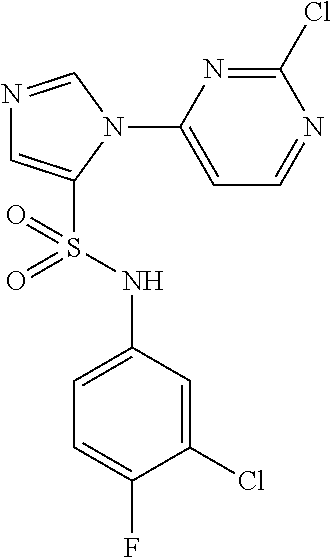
N1=CN(C2=CC=NC(Cl)=N2)C(S(NC2=CC=C(F)C(Cl)=C2)(=O)=O)=C1
